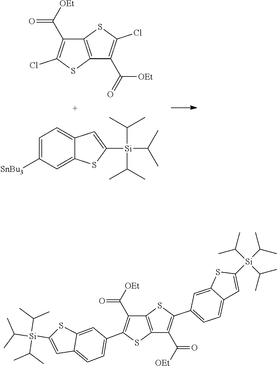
C1=C([SnBu3])C=C2C(=C1)C=C([Si](C(C)C)(C(C)C)C(C)C)S2.C1(C(=O)[OEt])=C(Cl)SC2=C1SC(Cl)=C2C([OEt])=O.C1(C(=O)[OEt])=C(C2=CC=C3C(=C2)SC([Si](C(C)C)(C(C)C)C(C)C)=C3)SC2=C1SC(C1=CC=C3C(=C1)SC([Si](C(C)C)(C(C)C)C(C)C)=C3)=C2C(=O)[OEt]
